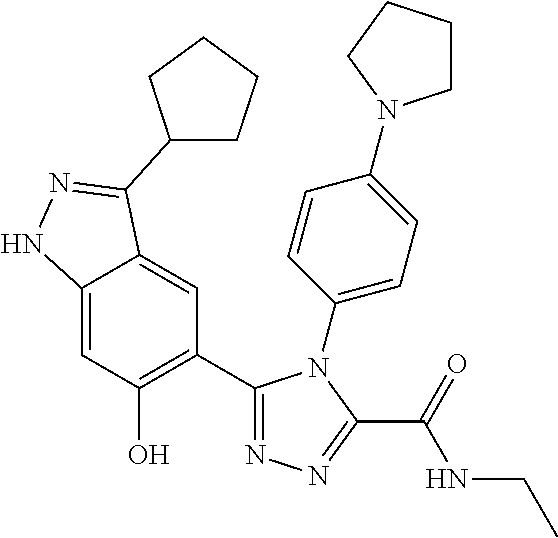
C12=CC(O)=C(C3=NN=C(C(=O)NCC)N3C3=CC=C(N4CCCC4)C=C3)C=C1C(C1CCCC1)=NN2
